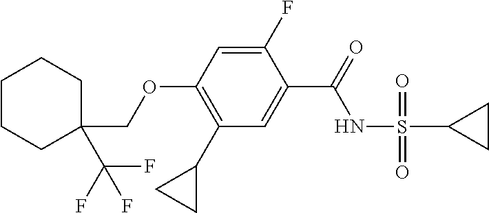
C1(C2CC2)=C(OCC2(C(F)(F)F)CCCCC2)C=C(F)C(C(=O)NS(=O)(C2CC2)=O)=C1
